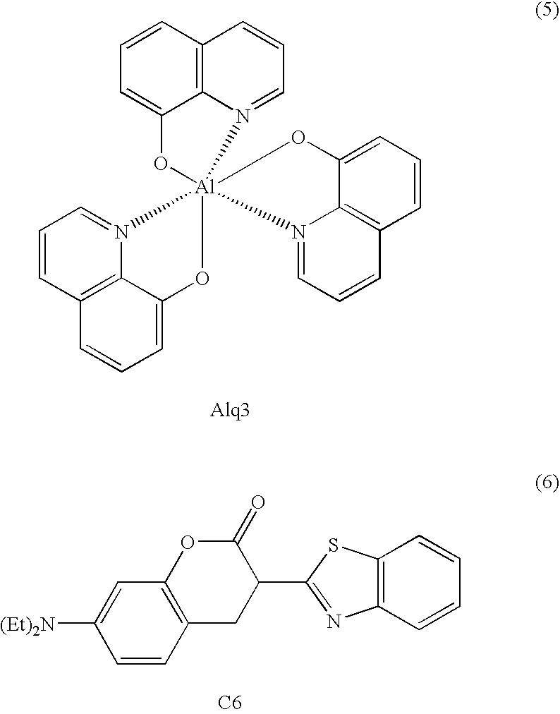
C1=CC2=C3N(=C1)[Al]14(OC3=CC=C2)(OC2=CC=CC3=C2N1=CC=C3)OC1=CC=CC2=C1N4=CC=C2.[(Et)2N]C1=CC2=C(C=C1)CC(C1=NC3=C(C=CC=C3)S1)C(=O)O2.[C6]
